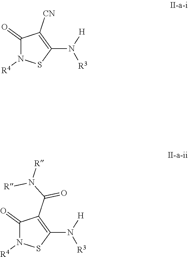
C1(N([H])[R3])=C(C(=O)N([R])[R])C(=O)N([R4])S1.C1(N([H])[R3])=C([CN])C(=O)N([R4])S1
